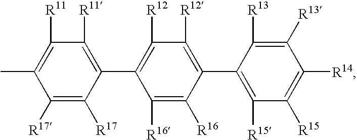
C1([R17])=C([R17])C(C2=C([R12])C([R12])=C(C3=C([R15])C([R15])=C([R14])C([R13])=C3[R13])C([R16])=C2[R16])=C([R11])C([R11])=C1C
